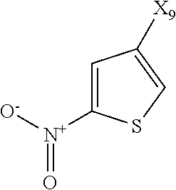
[N+](C1=CC([X9])=CS1)(=O)[O-]
